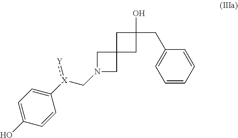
C1=CC=CC(CC2(O)CC3(C2)CN(C[X](C2=CC=C(O)C=C2):[Y])C3)=C1
